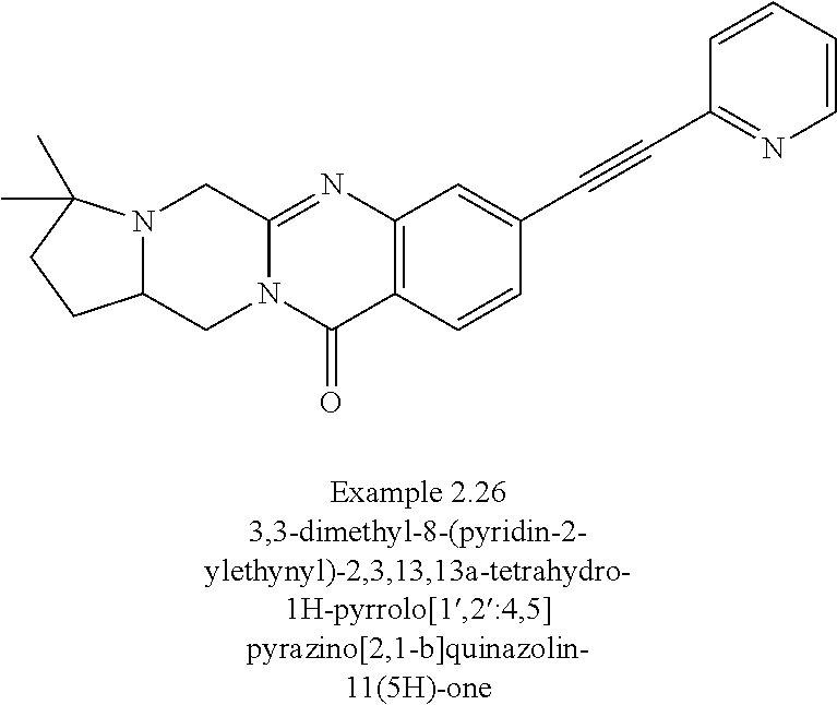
N12C(=NC3=C(C1=O)C=CC(C#CC1=NC=CC=C1)=C3)CN1C(C2)CCC1(C)C
